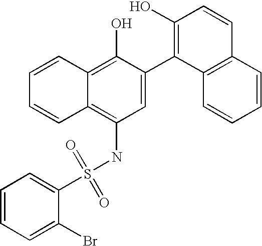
S(NC1=C2C(=C(O)C(C3=C(O)C=CC4=C3C=CC=C4)=C1)C=CC=C2)(=O)(=O)C1=CC=CC=C1Br
